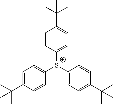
C1=C(C(C)(C)C)C=CC([S+](C2=CC=C(C(C)(C)C)C=C2)C2=CC=C(C(C)(C)C)C=C2)=C1
